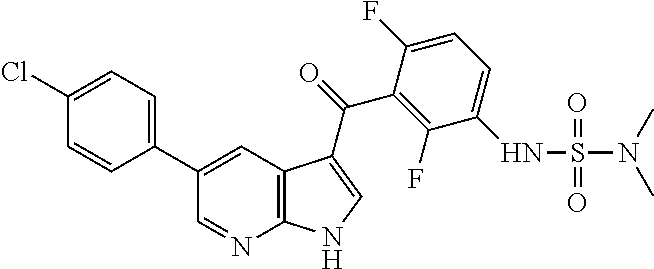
C1(Cl)=CC=C(C2=CC3=C(N=C2)NC=C3C(=O)C2=C(F)C(NS(N(C)C)(=O)=O)=CC=C2F)C=C1
